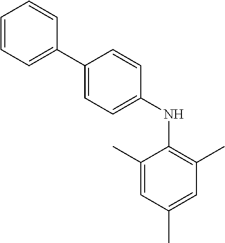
C1(C2=CC=C(NC3=C(C)C=C(C)C=C3C)C=C2)=CC=CC=C1
